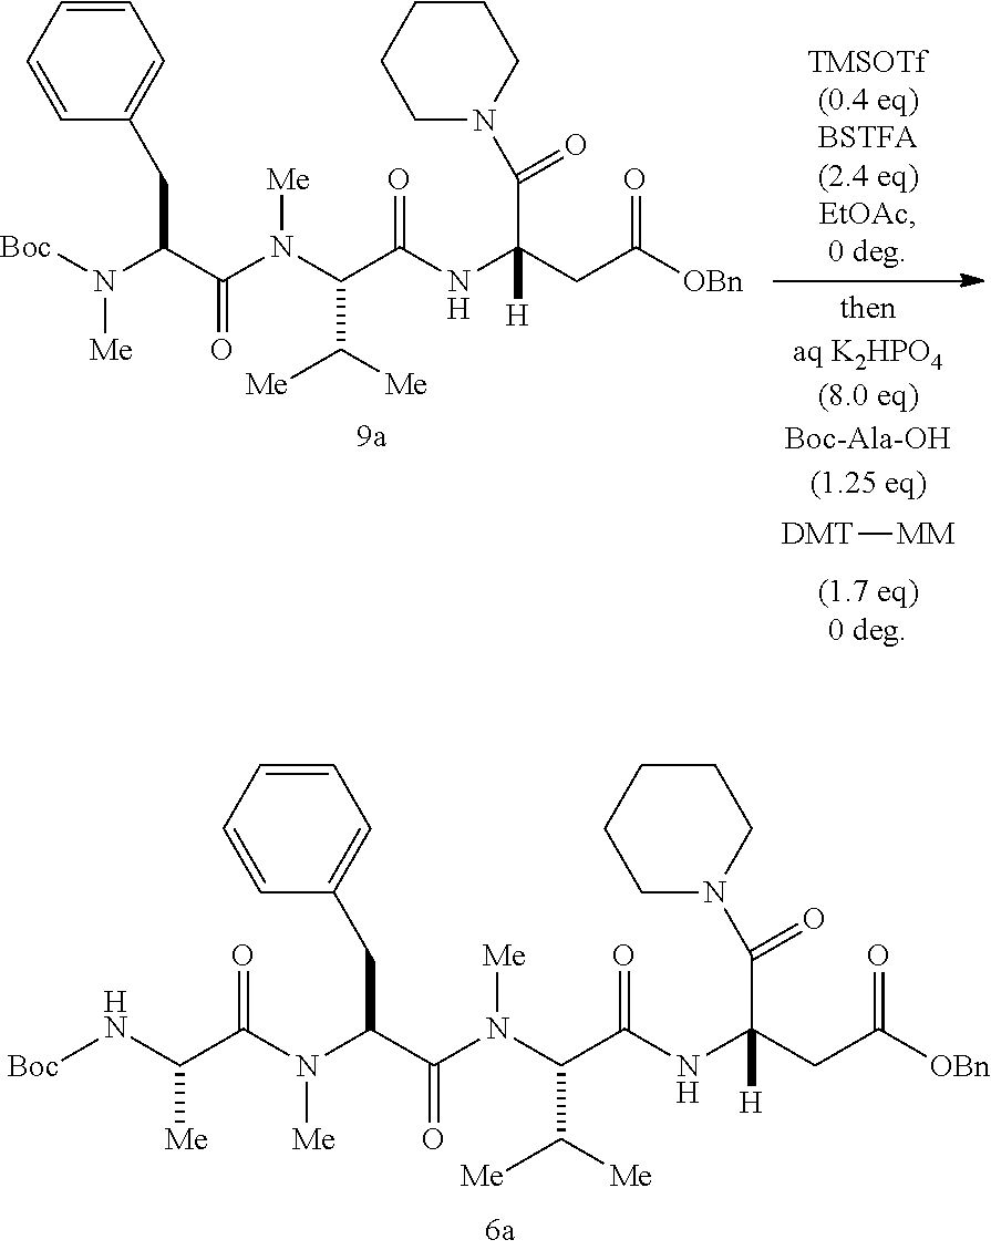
C1=CC=CC(CC(C(N(C(C(NC(CC(=O)[OBn])(C(=O)N2CCCCC2)[H])=O)C([Me])[Me])[Me])=O)N(C(C([Me])N[Boc])=O)[Me])=C1.[DMT][MM].C1=CC=CC(CC(C(N(C(C(NC(CC(=O)[OBn])(C(=O)N2CCCCC2)[H])=O)C([Me])[Me])[Me])=O)N([Boc])[Me])=C1
